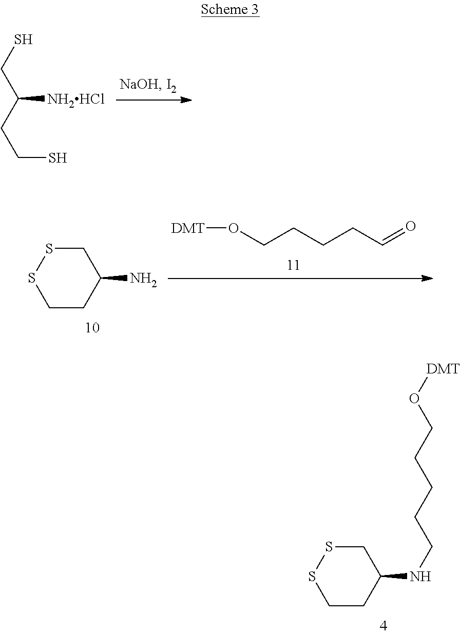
C1SSCCC1NCCCCCO[DMT].SCC(CCS)[NH2HCl].C1SSCCC1N.[DMT]OCCCCC=O
